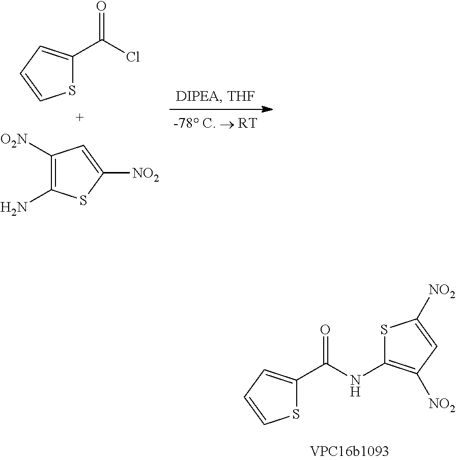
S1C(C(Cl)=O)=CC=C1.C1([O2N])=C(N)SC([NO2])=C1.S1C(C(NC2=C([NO2])C=C([NO2])S2)=O)=CC=C1
